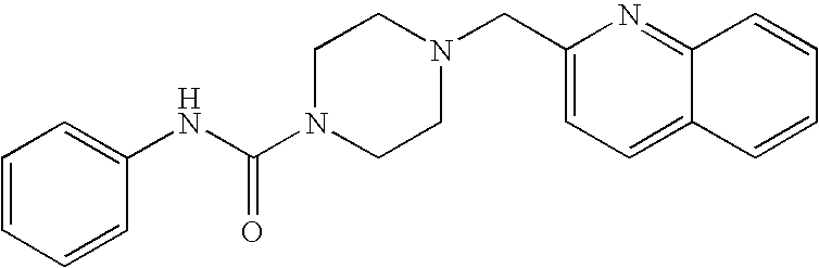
C1=CC=CC(NC(N2CCN(CC3=CC=C4C(=N3)C=CC=C4)CC2)=O)=C1
